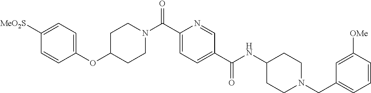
C1(OC2CCN(C(C3=CC=C(C(NC4CCN(CC5=CC=CC([OMe])=C5)CC4)=O)C=N3)=O)CC2)=CC=C([MeO2S])C=C1
